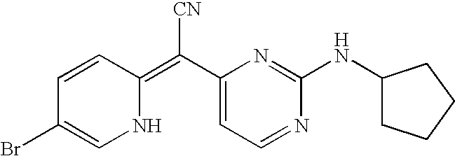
C1=CC(=C(C2=CC=NC(NC3CCCC3)=N2)[CN])NC=C1Br
